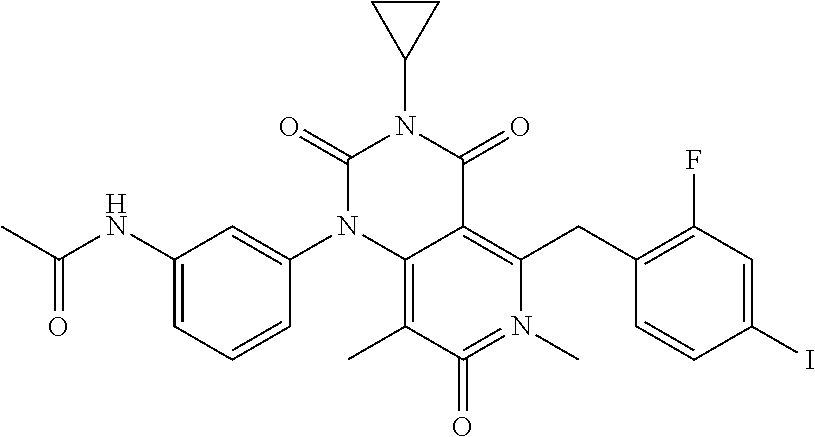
C1(=O)N(C2=CC(NC(=O)C)=CC=C2)C2=C(C)C(=O)=N(C)C(CC3=C(F)C=C(I)C=C3)=C2C(=O)N1C1CC1
